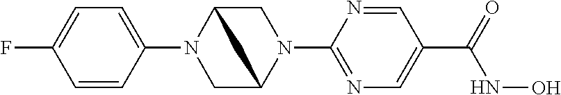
C1(N2CC3N(C4=NC=C(C(NO)=O)C=N4)CC2C3)=CC=C(F)C=C1
